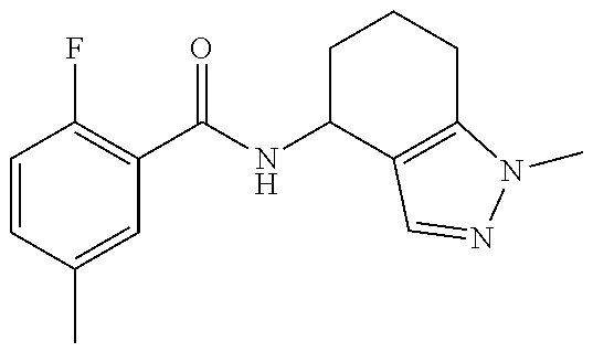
C1=CC(C)=CC(C(=O)NC2C3=C(CCC2)N(C)N=C3)=C1F
